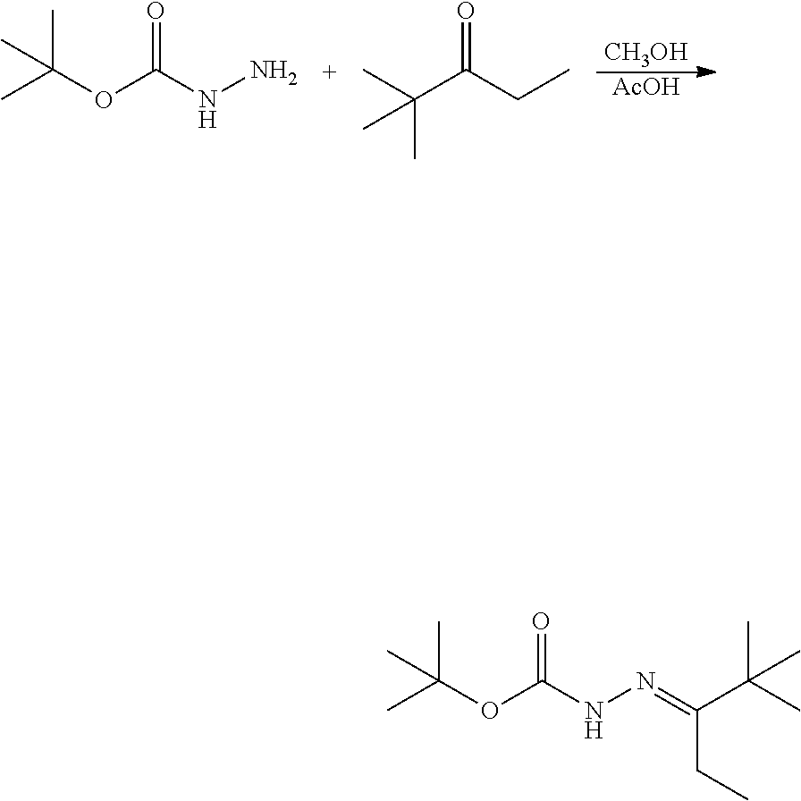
[CH3OH].[AcOH].CC(OC(NN)=O)(C)C.CC(C(CC)=O)(C)C.CC(OC(NN=C(C(C)(C)C)CC)=O)(C)C
